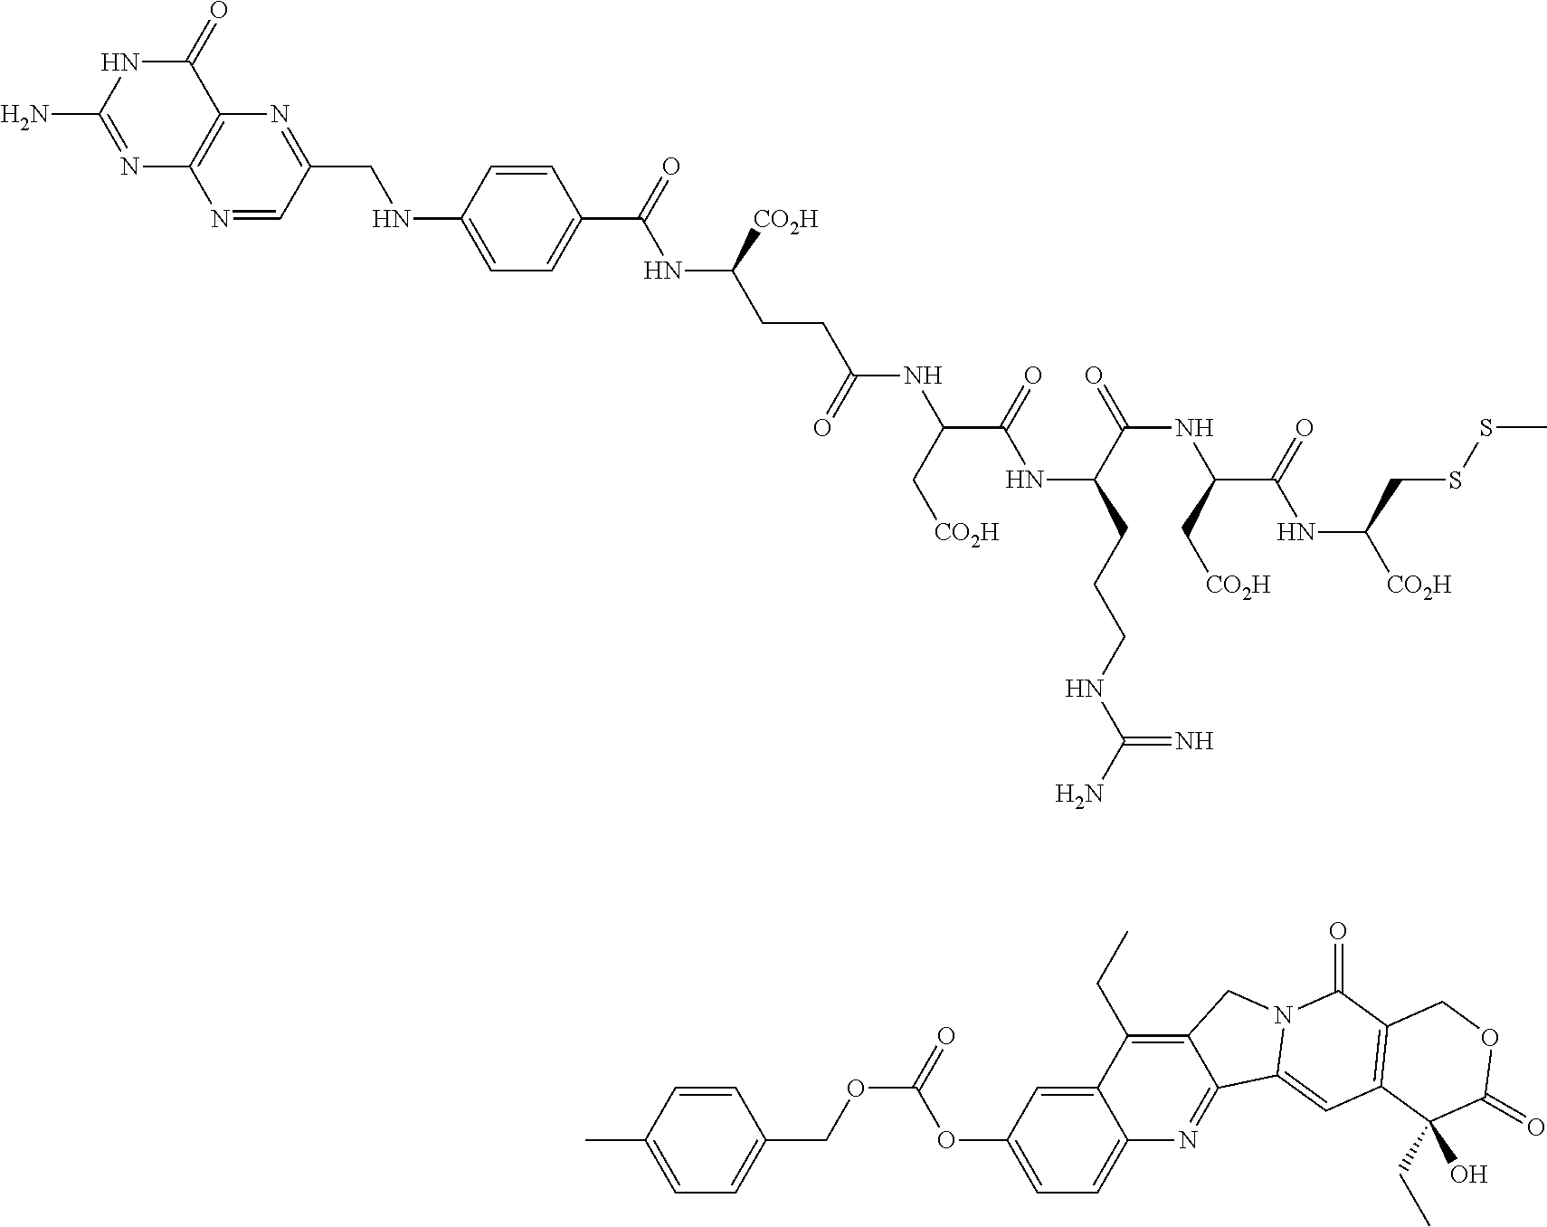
N1=CC(CNC2=CC=C(C(=O)NC(CCC(NC(C(=O)NC(CCCNC(N)=N)C(=O)NC(C[CO2H])C(=O)NC(CSSC)[CO2H])C[CO2H])=O)[CO2H])C=C2)=NC2=C1N=C(N)NC2=O.CC1=CC=C(COC(=O)OC2=CC=C3C(=C2)C(CC)=C2C(=N3)C3=CC4=C(C(=O)N3C2)COC(=O)C4(CC)O)C=C1
